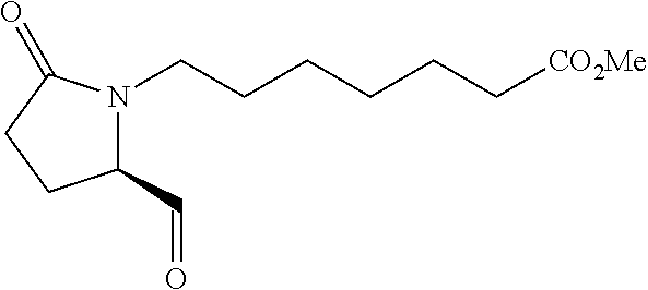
C1(C=O)N(CCCCCC[CO2Me])C(=O)CC1
